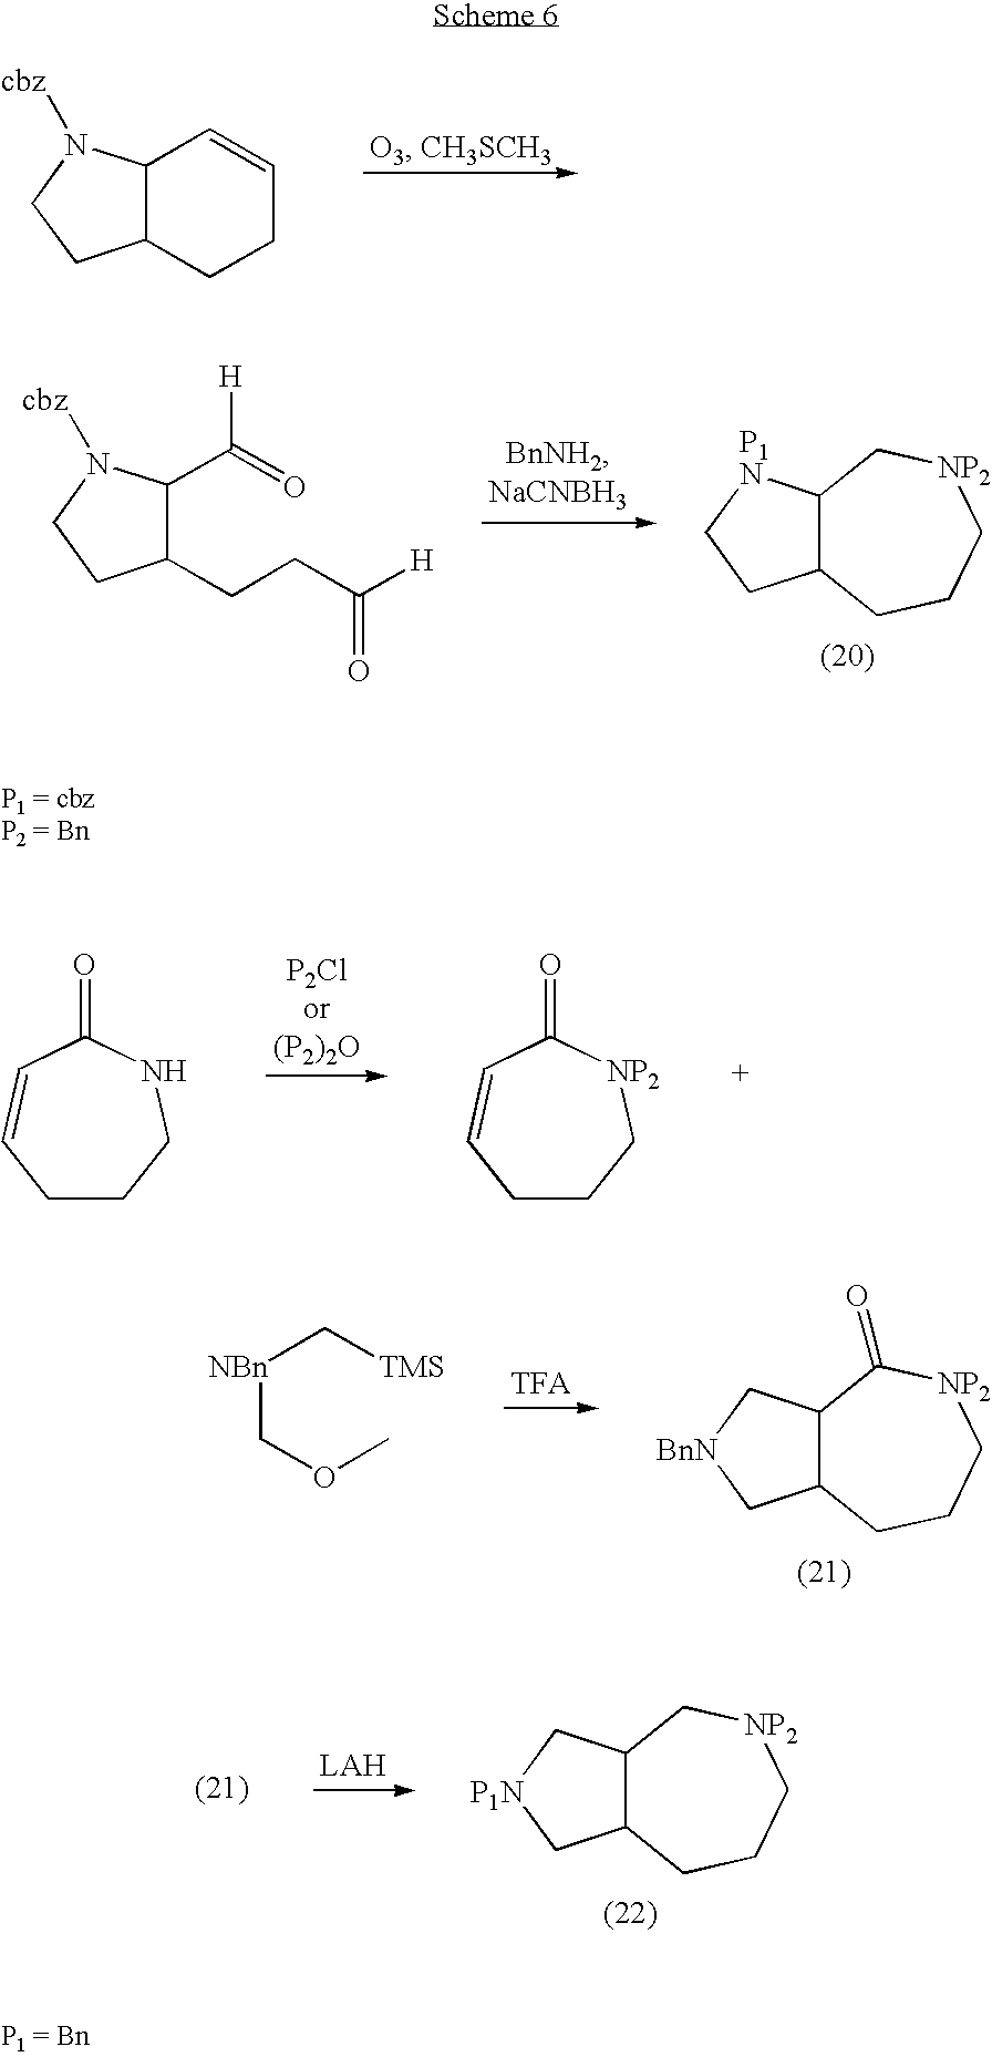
C12C(CCC=C1)CCN2[cbz].C1(C(=O)[H])C(CCC([H])=O)CCN1[cbz].C12C([P1N]CC1)C[NP2]CCC2.C1CCNC(=O)C=C1.C1CC[NP2]C(=O)C=C1.[NBn](COC)C[TMS].C12C(C[BnN]C1)C(=O)[NP2]CCC2.C12C(C[P1N]C1)C[NP2]CCC2
